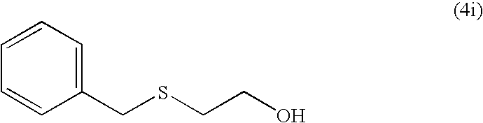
C1=CC(CSCCO)=CC=C1
